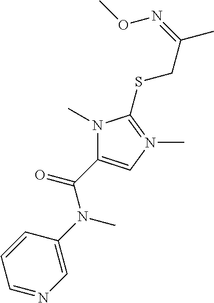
N1(C)C(C(=O)N(C2=CN=CC=C2)C)=CN(C)=C1SCC(C)=NOC
